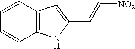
C1=CC2=C(C=C1)NC(C=C[NO2])=C2
